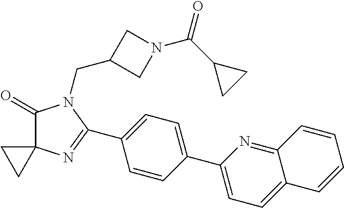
C1(=O)C2(N=C(C3=CC=C(C4=CC=C5C(=N4)C=CC=C5)C=C3)N1CC1CN(C(C3CC3)=O)C1)CC2
